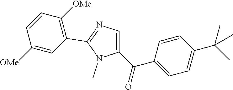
C1(C(C2=CC=C(C(C)(C)C)C=C2)=O)=CN=C(C2=C([OMe])C=CC([OMe])=C2)N1C
